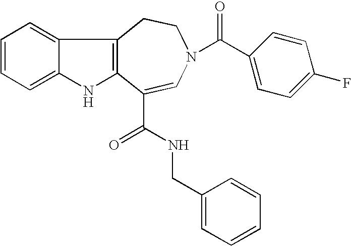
C1=CC=C2C(=C1)C1=C(N2)C(C(NCC2=CC=CC=C2)=O)=CN(C(C2=CC=C(F)C=C2)=O)CC1
